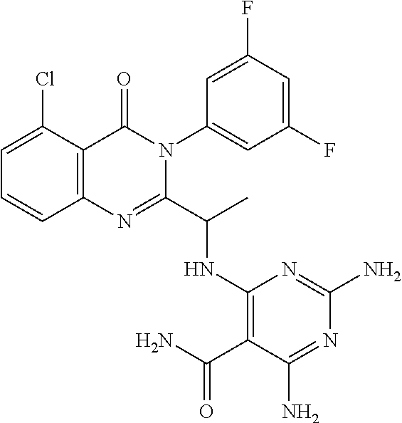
C1=C(Cl)C2=C(C=C1)N=C(C(C)NC1=C(C(N)=O)C(N)=NC(N)=N1)N(C1=CC(F)=CC(F)=C1)C2=O
